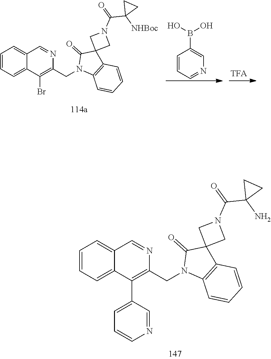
C1=CC=C2C(=C1)C=NC(CN1C3=C(C4(C1=O)CN(C(=O)C1(N)CC1)C4)C=CC=C3)=C2C1=CC=CN=C1.C1=CC=NC=C1B(O)O.C1=CC=C2C(=C1)C=NC(CN1C3=C(C4(C1=O)CN(C(=O)C1([NHBoc])CC1)C4)C=CC=C3)=C2Br
